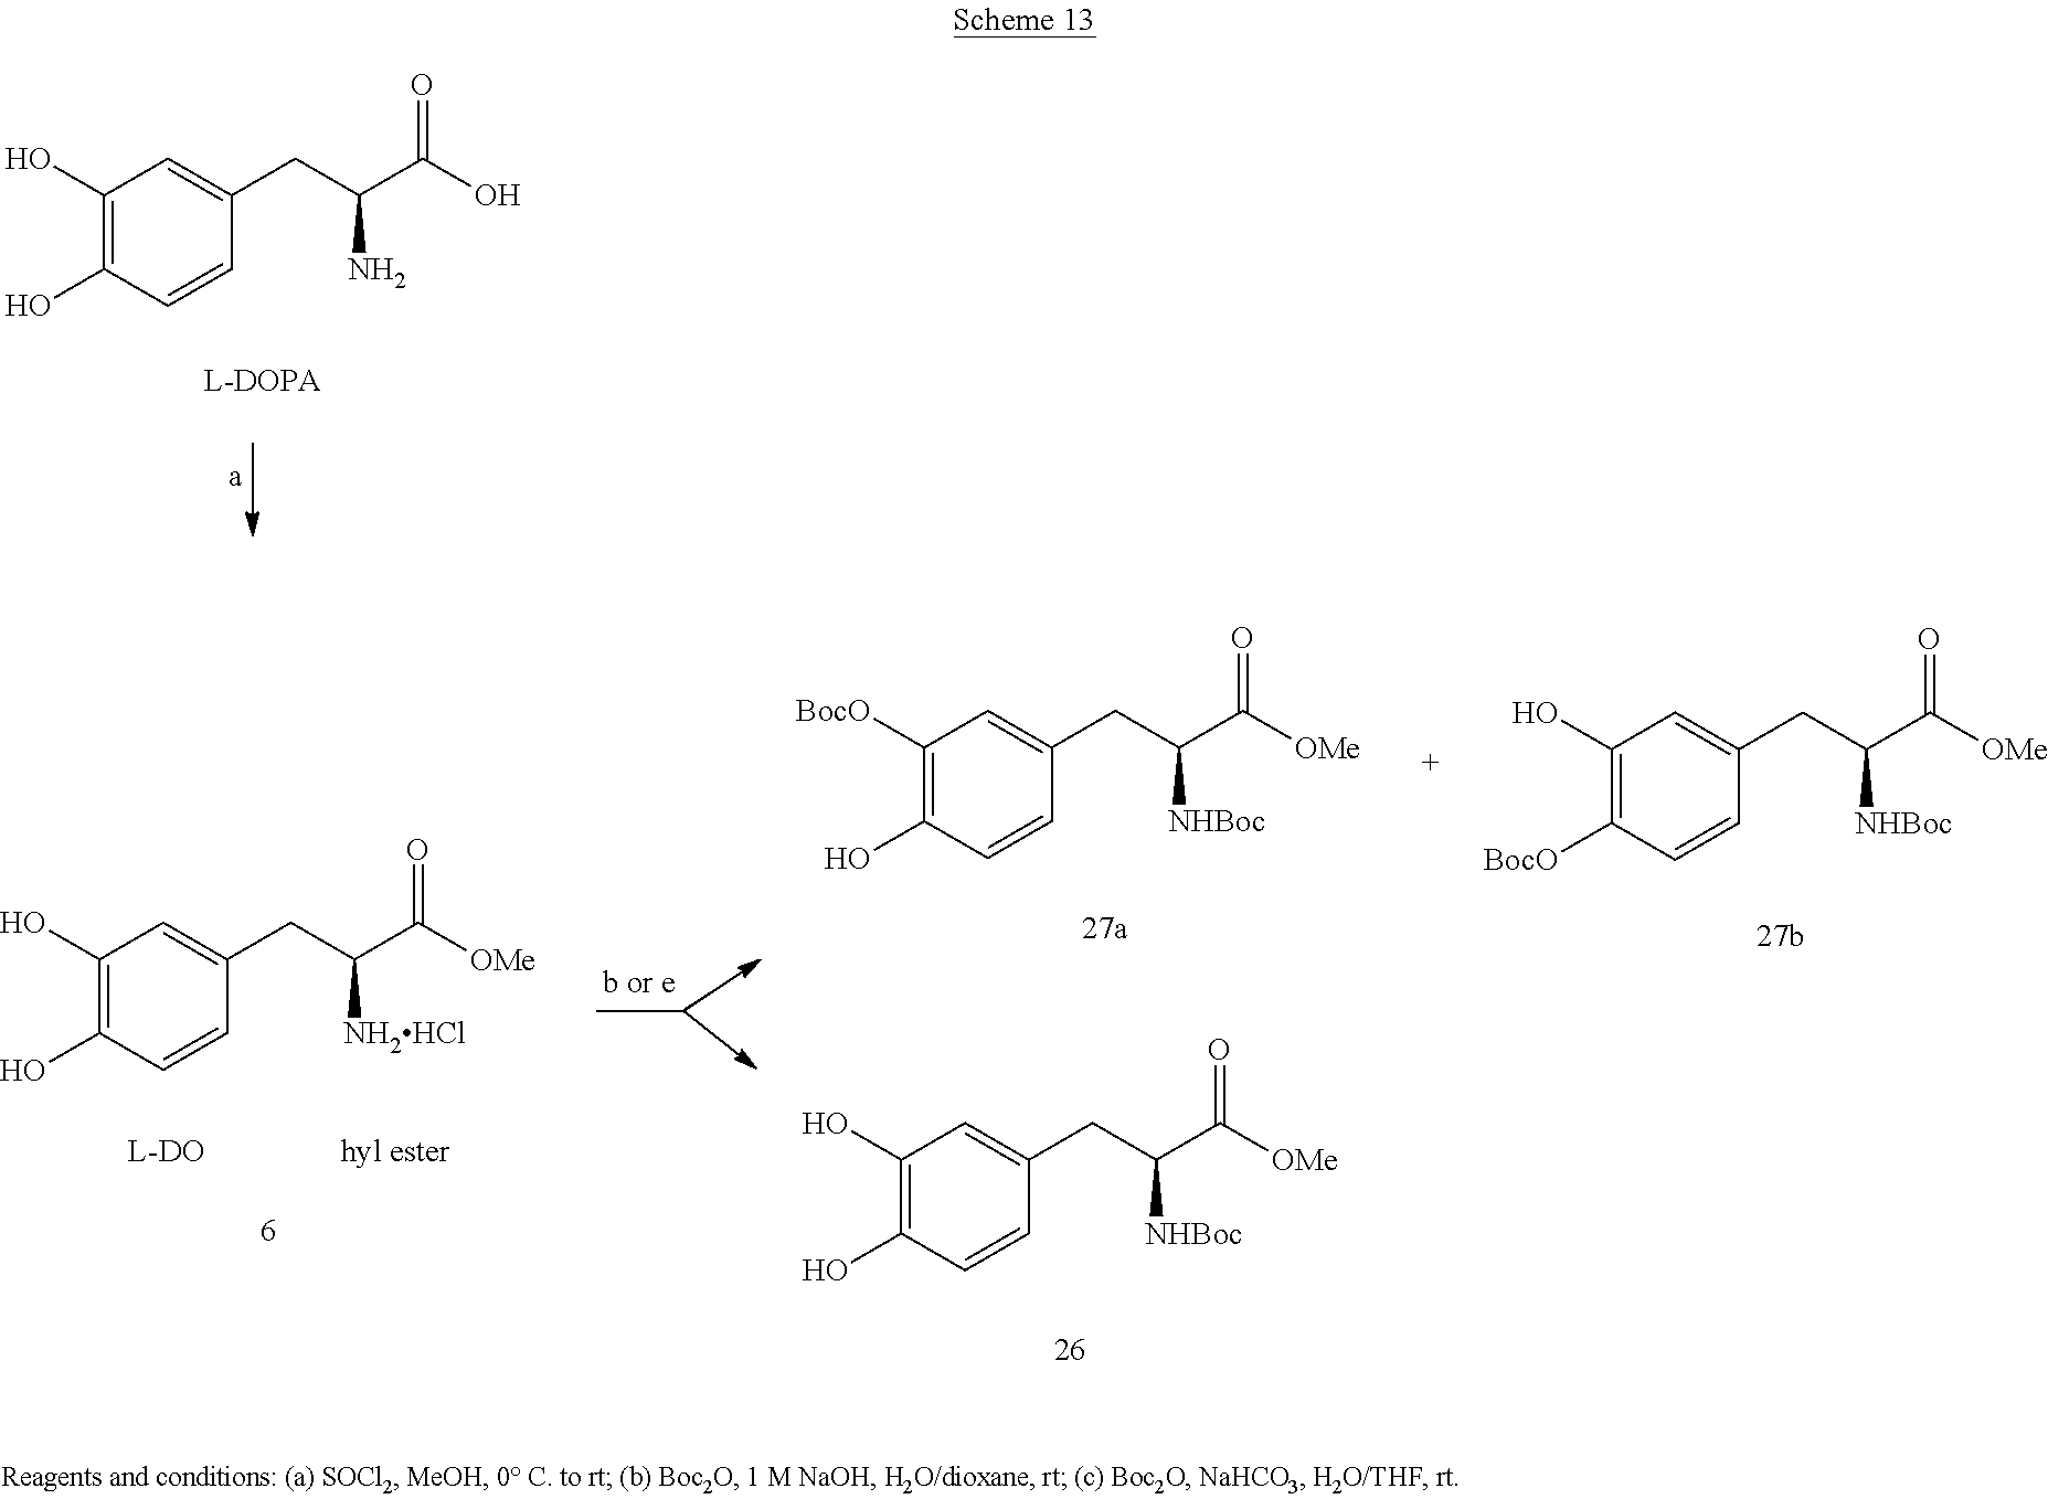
C1(O)=C(O)C=CC(CC(C(O)=O)N)=C1.C1(O)=C(O)C=CC(CC(C([OMe])=O)[NH2HCl])=C1.C1([BocO])=C(O)C=CC(CC(C([OMe])=O)[NHBoc])=C1.C1(O)=C(O)C=CC(CC(C([OMe])=O)[NHBoc])=C1.C1(O)=C([BocO])C=CC(CC(C([OMe])=O)[NHBoc])=C1
